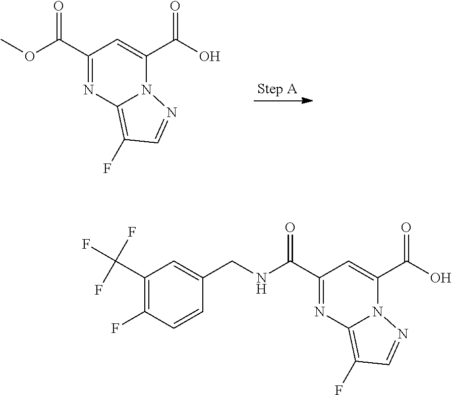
C1(C(OC)=O)=NC2=C(F)C=NN2C(C(O)=O)=C1.C1(C(NCC2=CC(C(F)(F)F)=C(F)C=C2)=O)=NC2=C(F)C=NN2C(C(O)=O)=C1
